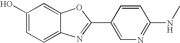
C1(O)=CC=C2C(=C1)OC(C1=CN=C(NC)C=C1)=N2
